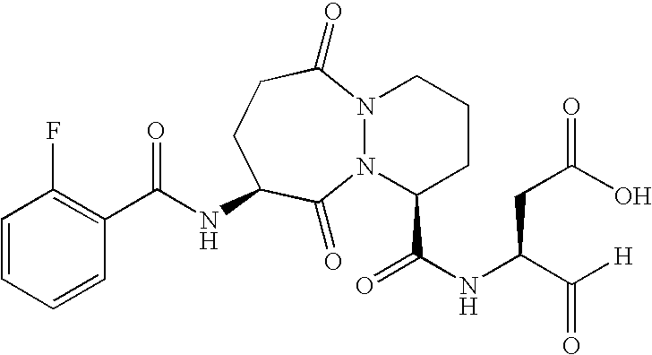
C(NC1CCC(=O)N2N(C1=O)C(C(NC(C([H])=O)CC(O)=O)=O)CCC2)(=O)C1=C(F)C=CC=C1
